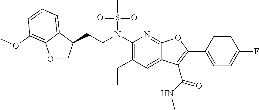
C1(N(CCC2COC3=C(OC)C=CC=C23)S(C)(=O)=O)=C(CC)C=C2C(=N1)OC(C1=CC=C(F)C=C1)=C2C(NC)=O
